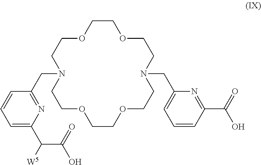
O1CCOCCN(CC2=CC=CC(C(O)=O)=N2)CCOCCOCCN(CC2=NC(C(C(O)=O)[W5])=CC=C2)CC1
